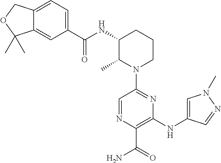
C1=NC(C(=O)N)=C(NC2=CN(C)N=C2)N=C1N1CCCC(NC(C2=CC=C3C(=C2)C(C)(C)OC3)=O)C1C
